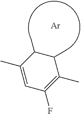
C1(C)=CC(F)=C(C)C(C)C1C.[Ar]
